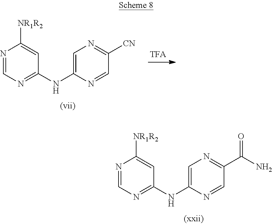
N1=CN=C(NC2=CN=C([CN])C=N2)C=C1[NR1R2].N1=CN=C(NC2=CN=C(C(=O)N)C=N2)C=C1[NR1R2]
